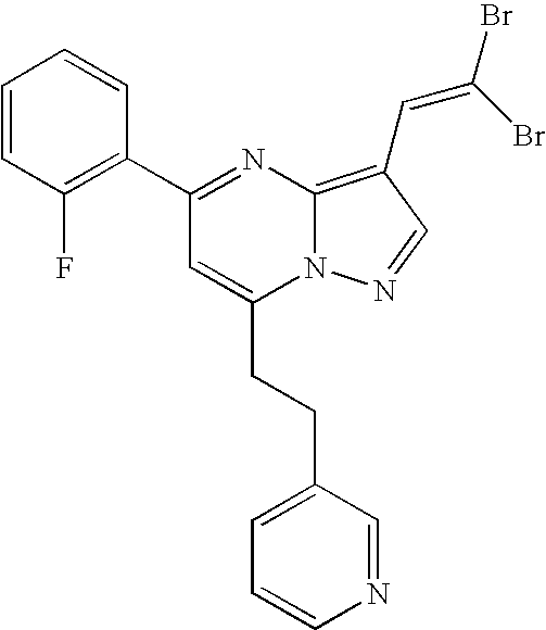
C1=CC(F)=C(C2=NC3=C(C=C(Br)Br)C=NN3C(CCC3=CC=CN=C3)=C2)C=C1
